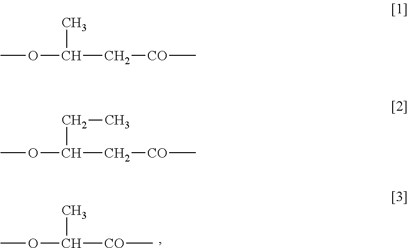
COC([CO]C)C.COC(C[CO]C)C.COC(C[CO]C)CC
